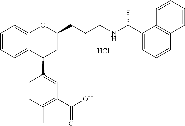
C1=CC=C2C(=C1)OC(CCCNC(C1=CC=CC3=C1C=CC=C3)C)CC2C1=CC(C(O)=O)=C(C)C=C1.Cl
